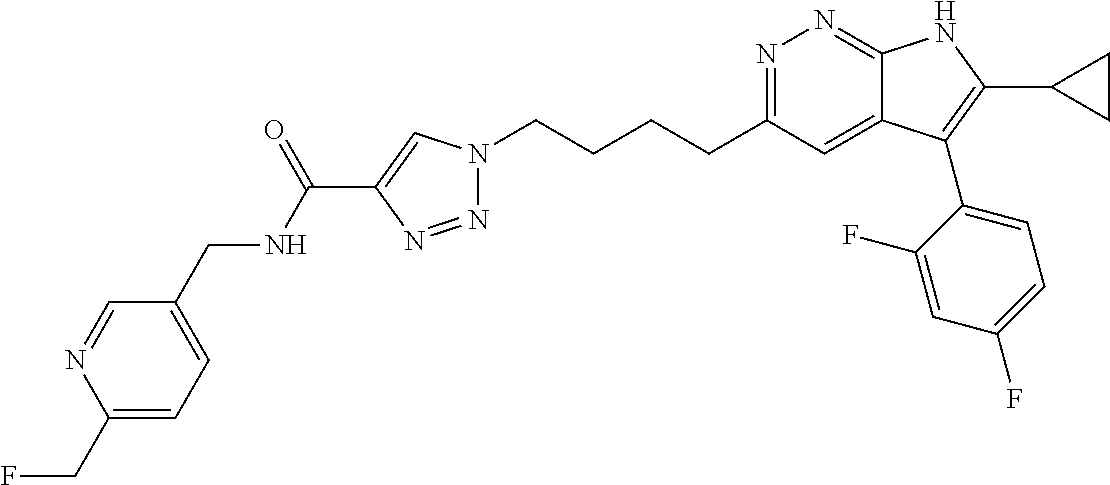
N1=C(CCCCN2N=NC(C(NCC3=CC=C(CF)N=C3)=O)=C2)C=C2C(=N1)NC(C1CC1)=C2C1=CC=C(F)C=C1F
